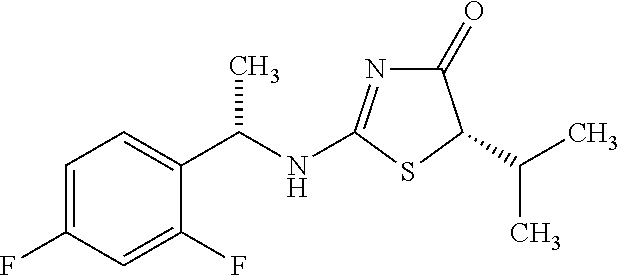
C1(=O)N=C(NC(C2=CC=C(F)C=C2F)C)SC1C(C)C
